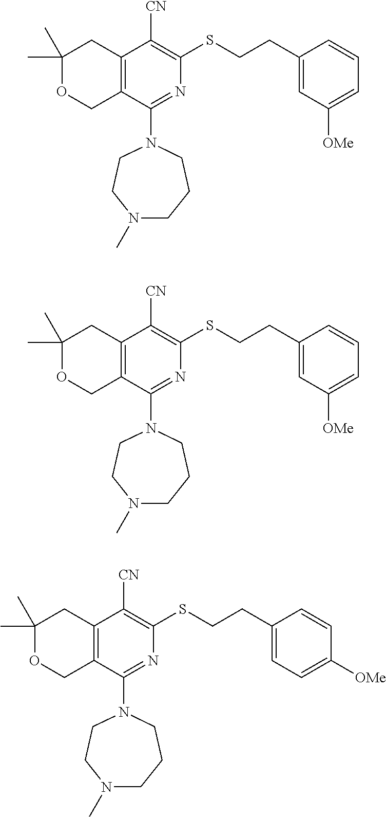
C1(C)(C)OCC2=C(C1)C([CN])=C(SCCC1=CC([OMe])=CC=C1)N=C2N1CCN(C)CCC1.C1(C)(C)OCC2=C(C1)C([CN])=C(SCCC1=CC([OMe])=CC=C1)N=C2N1CCN(C)CCC1.C1(C)(C)OCC2=C(C1)C([CN])=C(SCCC1=CC=C([OMe])C=C1)N=C2N1CCN(C)CCC1
